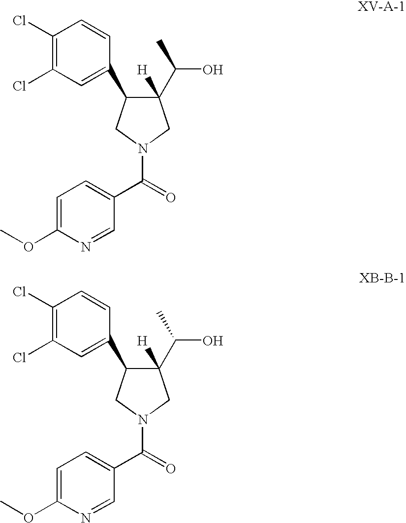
C1([H])(C(C)O)C(C2=CC(Cl)=C(Cl)C=C2)CN(C(=O)C2=CC=C(OC)N=C2)C1.C1([H])(C(C)O)C(C2=CC(Cl)=C(Cl)C=C2)CN(C(=O)C2=CC=C(OC)N=C2)C1
